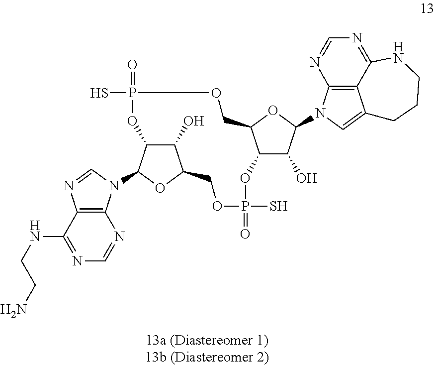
C1(NCCN)=NC=NC2=C1N=CN2C1C2C(O)C(O1)COP(S)(=O)OC1C(O)C(N3C4=C5C(=C3)CCCNC5=NC=N4)OC1COP(S)(=O)O2
